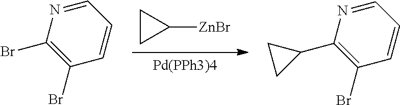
[Pd(PPh3)4].C1([ZnBr])CC1.C1=NC(C2CC2)=C(Br)C=C1.C1=NC(Br)=C(Br)C=C1
